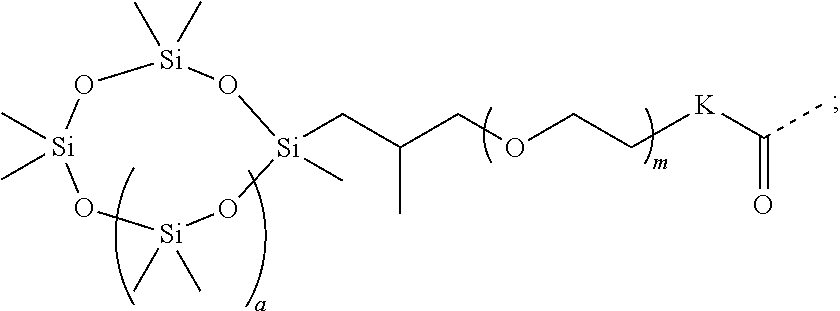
[Si]1(C)(C)O[Si](C)(C)O[Si](C)(C)O[Si](C)(CC(COCC[K]C(C)=O)C)O1
